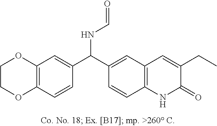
C1OC2=C(OC1)C=CC(C(C1=CC3=C(NC(=O)C(CC)=C3)C=C1)NC=O)=C2
